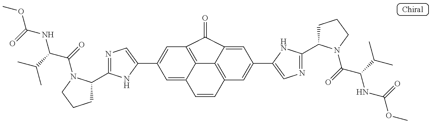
N1=C(C2CCCN2C(=O)C(C(C)C)NC(OC)=O)NC(C2=CC3=C4C(=C2)C=CC2=C4C(=CC(C4=CN=C(C5CCCN5C(=O)C(C(C)C)NC(=O)OC)N4)=C2)C3=O)=C1
